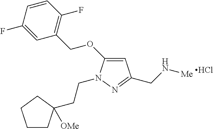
Cl.C1=C(OCC2=C(F)C=CC(F)=C2)N(CCC2([OMe])CCCC2)N=C1CN[Me]
